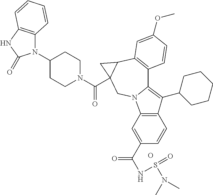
O.C1(N2C3=C(NC2=O)C=CC=C3)CCN(C(=O)C23C(C4=C(C5=C(C6CCCCC6)C6=C(N5C2)C=C(C(=O)NS(N(C)C)=O)C=C6)C=CC(OC)=C4)C3)CC1
